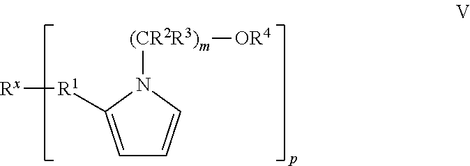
C1=C([R1][Rx])N([(CR2R3)m][OR4])C=C1
